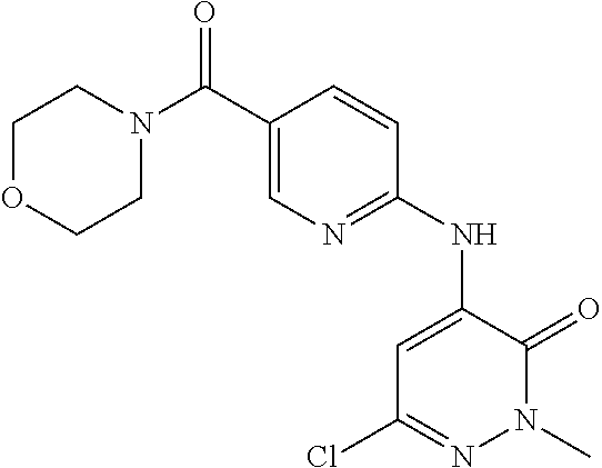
C1(C(N2CCOCC2)=O)=CN=C(NC2=CC(Cl)=NN(C)C2=O)C=C1
